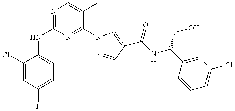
C1(NC2=NC=C(C)C(N3N=CC(C(NC(C4=CC(Cl)=CC=C4)CO)=O)=C3)=N2)=CC=C(F)C=C1Cl
